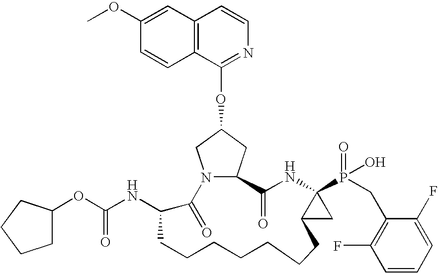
C12=C(C=C(OC)C=C1)C=CN=C2OC1CN2C(C1)C(=O)NC1(P(=O)(O)CC3=C(F)C=CC=C3F)C(C1)CCCCCCCC(NC(=O)OC1CCCC1)C2=O
